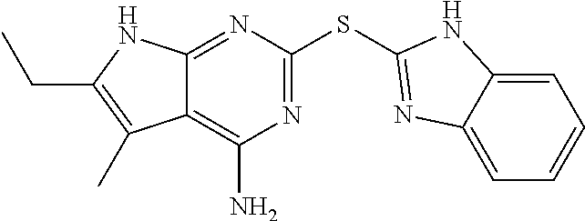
N1=C(SC2=NC3=CC=CC=C3N2)N=C2C(=C1N)C(C)=C(CC)N2
